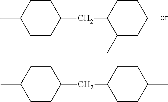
C1CC(C)CCC1CC1C(C)CCCC1.C1CC(C)CCC1CC1CCC(C)CC1
